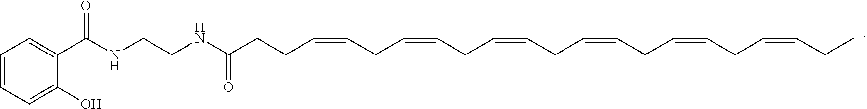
C1=CC=C(O)C(C(NCCNC(CCC=CCC=CCC=CCC=CCC=CCC=CCC)=O)=O)=C1
